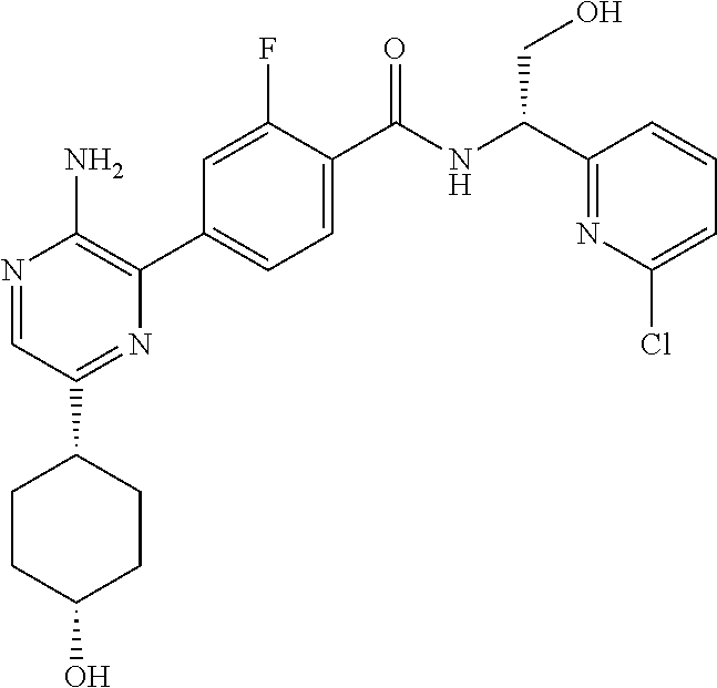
N1=CC(C2CCC(O)CC2)=NC(C2=CC=C(C(NC(C3=NC(Cl)=CC=C3)CO)=O)C(F)=C2)=C1N
